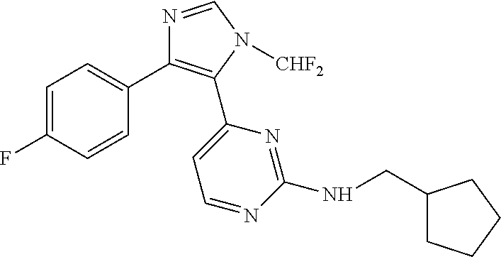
C1=C(F)C=CC(C2=C(C3=CC=NC(NCC4CCCC4)=N3)N([CHF2])C=N2)=C1
